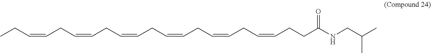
CCC=CCC=CCC=CCC=CCC=CCC=CCCC(NCC(C)C)=O
